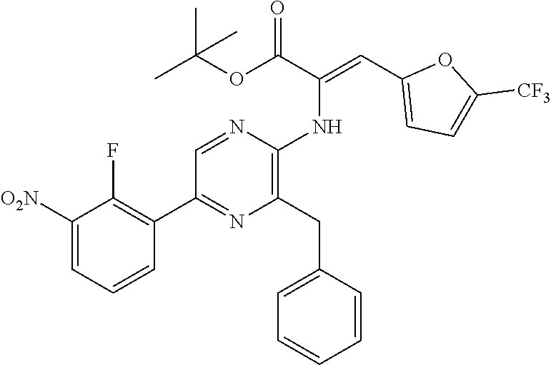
C1([O2N])=CC=CC(C2=NC(CC3=CC=CC=C3)=C(NC(=CC3=CC=C([CF3])O3)C(OC(C)(C)C)=O)N=C2)=C1F
